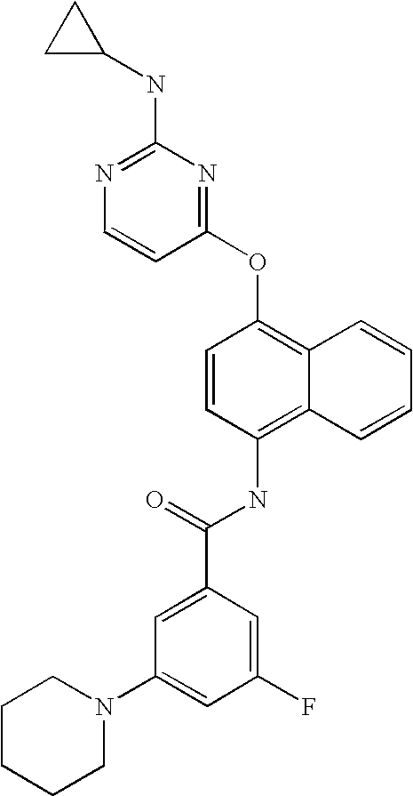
N1=C(NC2CC2)N=C(OC2=C3C(=C(NC(C4=CC(N5CCCCC5)=CC(F)=C4)=O)C=C2)C=CC=C3)C=C1
